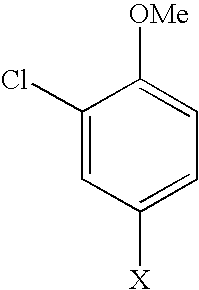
C1(Cl)=CC([X])=CC=C1[OMe]
